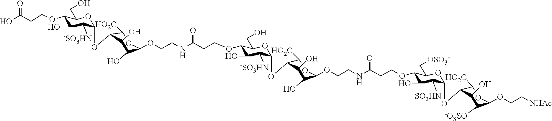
OC(CCOC1C(O)C([-SO3HN])C(OC2C([HO2C])OC(OCCNC(CCOC3C(O)C([-SO3HN])C(OC4C([HO2C])OC(OCCNC(CCOC5C(O)C([SO3HN])C(OC6C([HO2C])OC(OCC[NHAc])C([-O3SO])C6O)OC5C[OSO3-])=O)C(O)C4O)OC3CO)=O)C(O)C2O)OC1CO)=O
